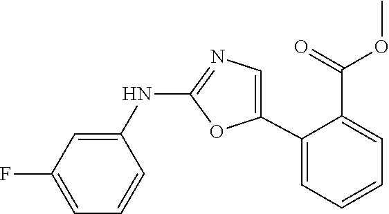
C1(NC2=CC(F)=CC=C2)=NC=C(C2=CC=CC=C2C(=O)OC)O1
